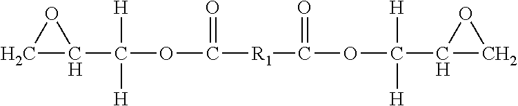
O1CC1C([H])(OC(=O)[R1]C(=O)OC([H])([H])C1CO1)[H]
